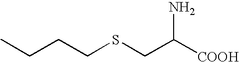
[COOH]C(N)CSCCCC
